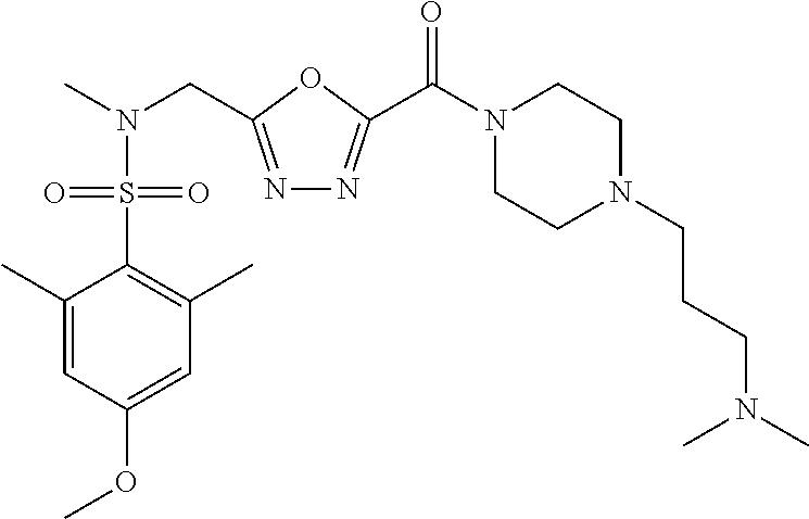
C1(C)=CC(OC)=CC(C)=C1S(N(C)CC1=NN=C(C(N2CCN(CCCN(C)C)CC2)=O)O1)(=O)=O
